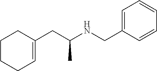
C1(CC(NCC2=CC=CC=C2)C)=CCCCC1
